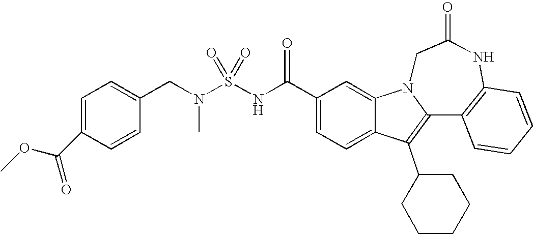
C1(C(NS(N(CC2=CC=C(C(OC)=O)C=C2)C)(=O)=O)=O)=CC=C2C(=C1)N1C(=C2C2CCCCC2)C2=C(NC(=O)C1)C=CC=C2
